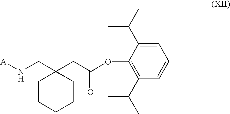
O(C(CC1(CN[A])CCCCC1)=O)C1=C(C(C)C)C=CC=C1C(C)C
